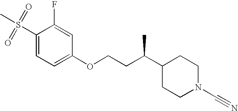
C1(S(C)(=O)=O)=CC=C(OCCC(C2CCN(C#N)CC2)C)C=C1F
